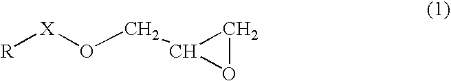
[R][X]OCC1OC1
